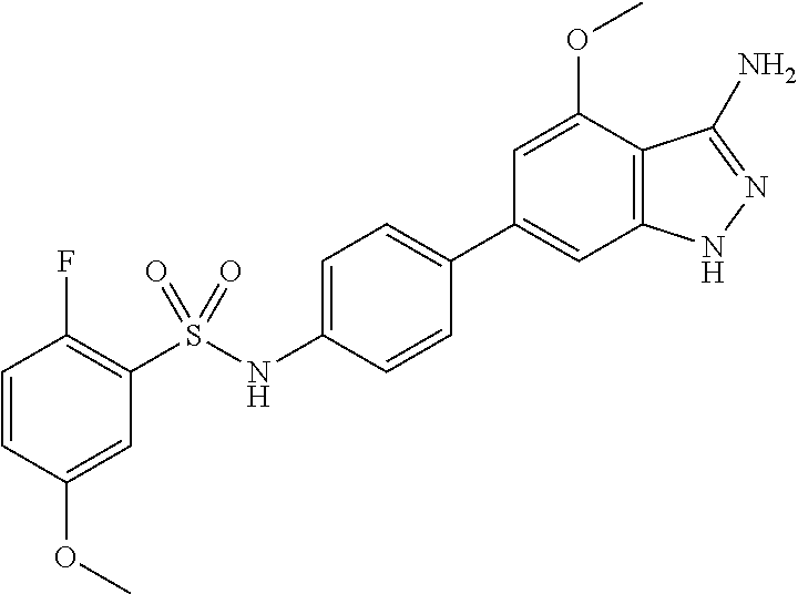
C1=CC(OC)=CC(S(NC2=CC=C(C3=CC4=C(C(OC)=C3)C(N)=NN4)C=C2)(=O)=O)=C1F
